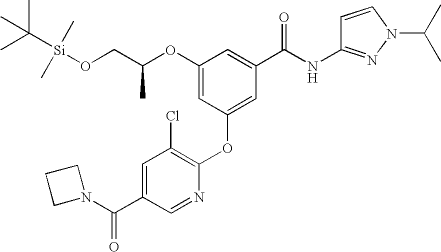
O(CC(OC1=CC(OC2=C(Cl)C=C(C(N3CCC3)=O)C=N2)=CC(C(NC2=NN(C(C)C)C=C2)=O)=C1)C)[Si](C)(C)C(C)(C)C
